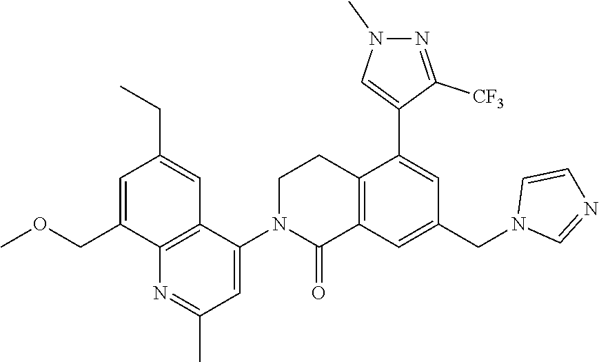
C1=C(COC)C2=C(C=C1CC)C(N1C(=O)C3=C(CC1)C(C1=CN(C)N=C1[CF3])=CC(CN1C=NC=C1)=C3)=CC(C)=N2
